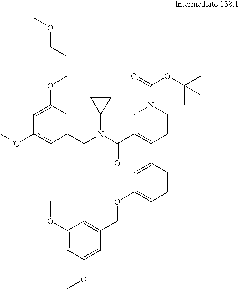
C1=C(OCCCOC)C=C(CN(C2CC2)C(C2=C(C3=CC(OCC4=CC(OC)=CC(OC)=C4)=CC=C3)CCN(C(=O)OC(C)(C)C)C2)=O)C=C1OC
